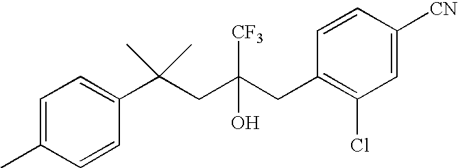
C1=CC(C(CC(CC2=C(Cl)C=C([CN])C=C2)(O)[CF3])(C)C)=CC=C1C
